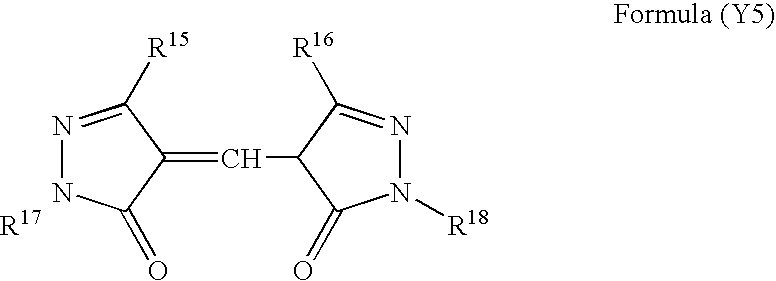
[R17].C1(=CC2C([R16])=NN([R18])C2=O)C([R15])=NNC1=O
